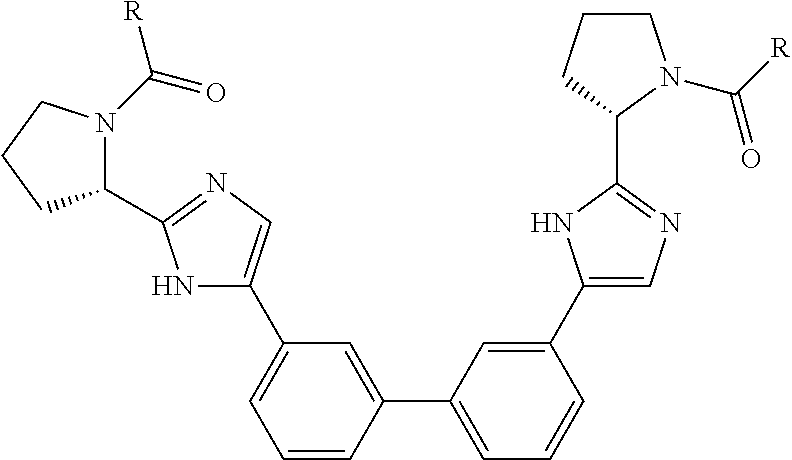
C1(C2=CN=C(C3N(C(=O)[R])CCC3)N2)=CC=CC(C2=CC=CC(C3=CN=C(C4N(C([R])=O)CCC4)N3)=C2)=C1
